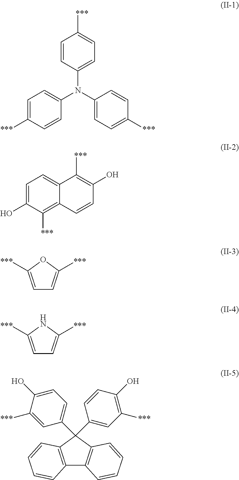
C1=CC(N(C2=CC=C([***])C=C2)C2=CC=C([***])C=C2)=CC=C1[***].C1=C(O)C([***])=C2C(=C1)C([***])=C(O)C=C2.C1=C([***])OC([***])=C1.C1=C([***])NC([***])=C1.C12=C(C(C3=CC=C(O)C([***])=C3)(C3=CC([***])=C(O)C=C3)C3=C1C=CC=C3)C=CC=C2
